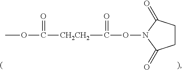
C1CC(=O)N(OC(=O)[CH2CH2]C(OC)=O)C1=O
